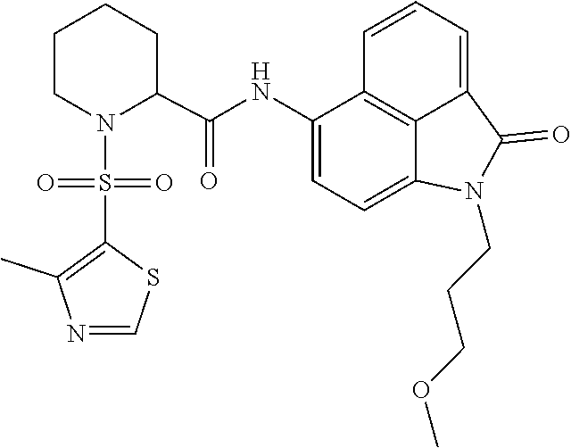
C1=C2C(=O)N(CCCOC)C3=CC=C(NC(C4CCCCN4S(=O)(C4=C(C)N=CS4)=O)=O)C(=C23)C=C1
